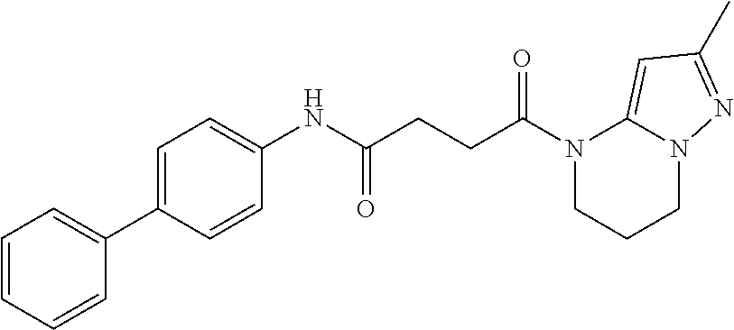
C1(C2=CC=C(NC(CCC(N3CCCN4C3=CC(C)=N4)=O)=O)C=C2)=CC=CC=C1
